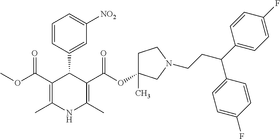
C1(C(OC)=O)=C(C)NC(C)=C(C(OC2(C)CCN(CCC(C3=CC=C(F)C=C3)C3=CC=C(F)C=C3)C2)=O)C1C1=CC([NO2])=CC=C1
